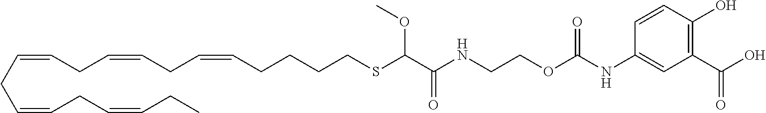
C1(C(O)=O)=C(O)C=CC(NC(OCCNC(C(SCCCCC=CCC=CCC=CCC=CCC=CCC)OC)=O)=O)=C1
